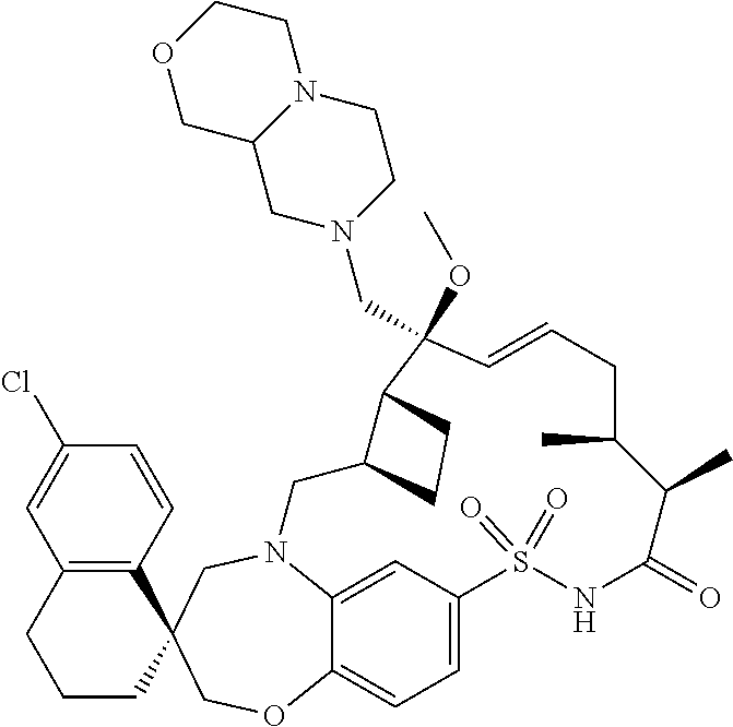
N12C3=CC(=CC=C3OCC3(C4=C(C=C(Cl)C=C4)CCC3)C1)S(=O)(=O)NC(=O)C(C)C(C)CC=CC(OC)(CN1CCN3C(C1)COCC3)C1C(C2)CC1
